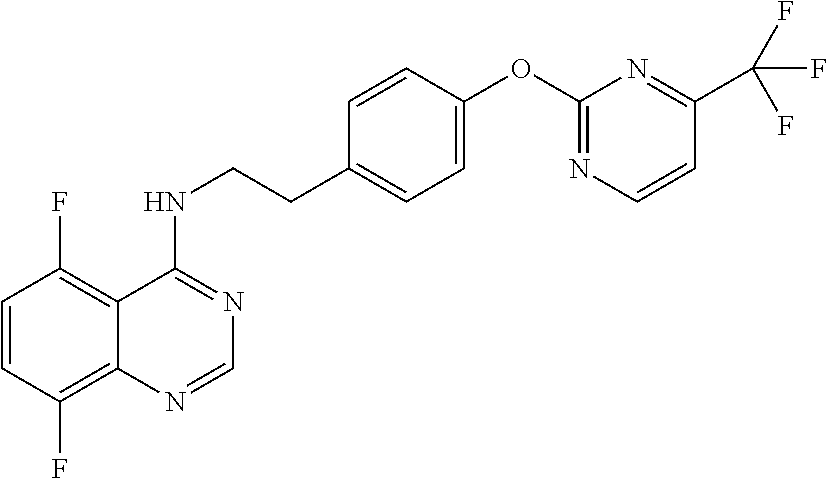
C1=CC(F)=C2C(=C1F)C(NCCC1=CC=C(OC3=NC=CC(C(F)(F)F)=N3)C=C1)=NC=N2
